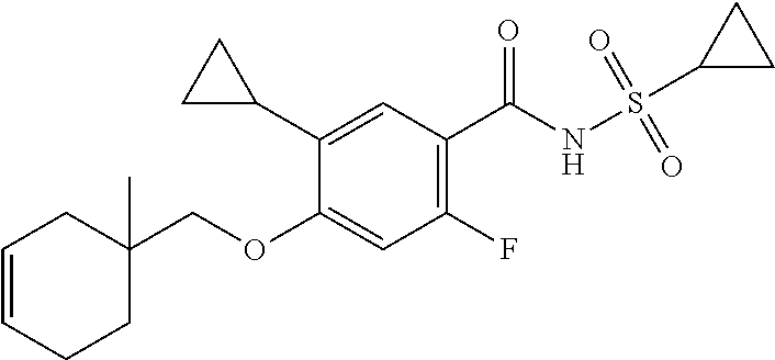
C1(C2CC2)=CC(C(NS(C2CC2)(=O)=O)=O)=C(F)C=C1OCC1(C)CC=CCC1
